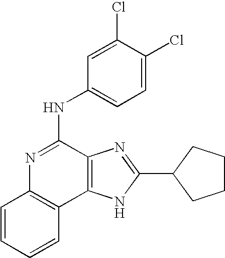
C1=CC=CC2=C1N=C(NC1=CC=C(Cl)C(Cl)=C1)C1=C2NC(C2CCCC2)=N1
